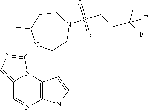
C12=C(N3C(=CN=C3N3CCN(S(=O)(=O)CCC(F)(F)F)CCC3C)C=N1)C=CN2
